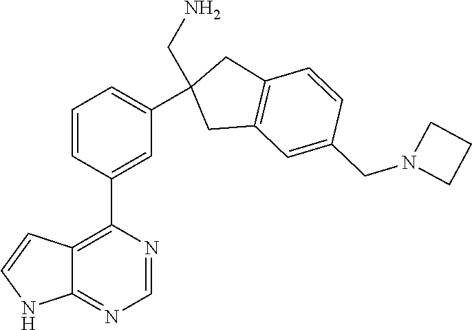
C12=NC=NC(C3=CC(C4(CN)CC5=C(C4)C=CC(CN4CCC4)=C5)=CC=C3)=C1C=CN2
